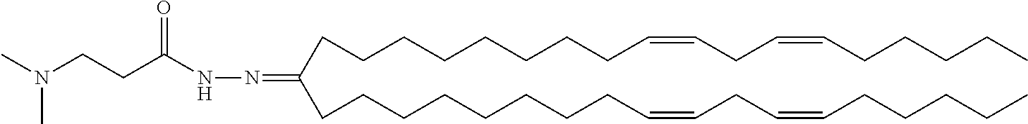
CN(CCC(NN=C(CCCCCCCCC=CCC=CCCCCC)CCCCCCCCC=CCC=CCCCCC)=O)C
